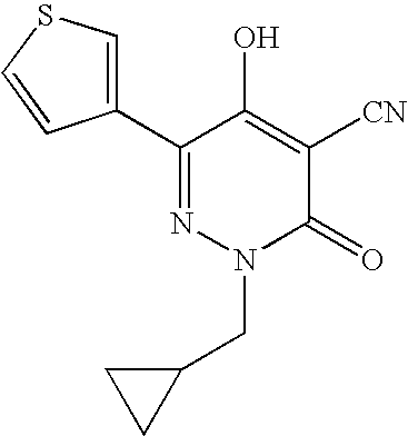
C1(C2=CSC=C2)=NN(CC2CC2)C(=O)C([CN])=C1O
